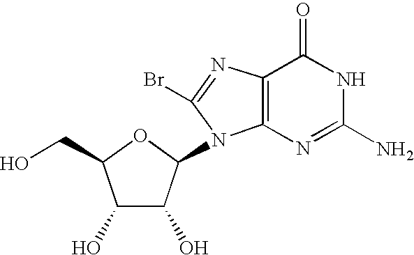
C1(O)C(O)C(N2C3=C(N=C2Br)C(=O)NC(N)=N3)OC1CO
